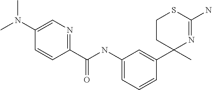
C(NC1=CC=CC(C2(C)N=C(N)SCC2)=C1)(=O)C1=NC=C(N(C)C)C=C1
